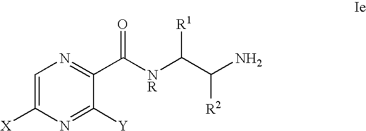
C1=C([X])N=C([Y])C(C([NR]C(C(N)[R2])[R1])=O)=N1
